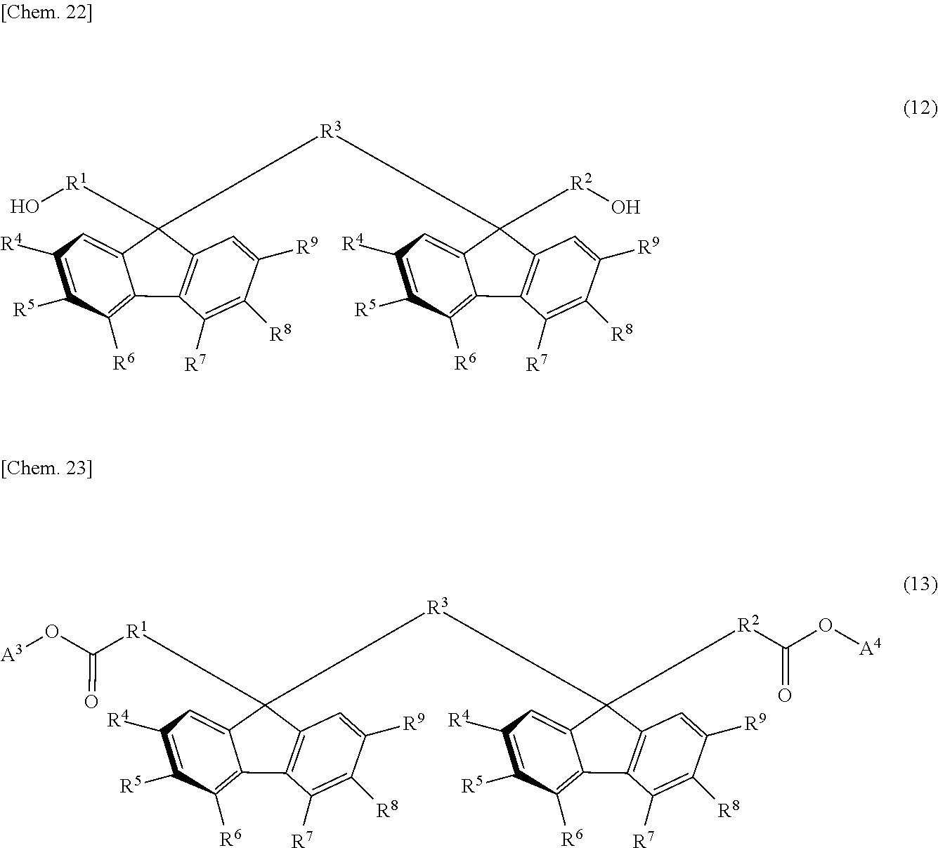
C1([R1]O)([R3]C2([R2]O)C3=CC([R4])=C([R5])C([R6])=C3C3=C2C=C([R9])C([R8])=C3[R7])C2=CC([R4])=C([R5])C([R6])=C2C2=C1C=C([R9])C([R8])=C2[R7].C1([R1]C(O[A3])=O)([R3]C2([R2]C(O[A4])=O)C3=CC([R4])=C([R5])C([R6])=C3C3=C2C=C([R9])C([R8])=C3[R7])C2=CC([R4])=C([R5])C([R6])=C2C2=C1C=C([R9])C([R8])=C2[R7]
